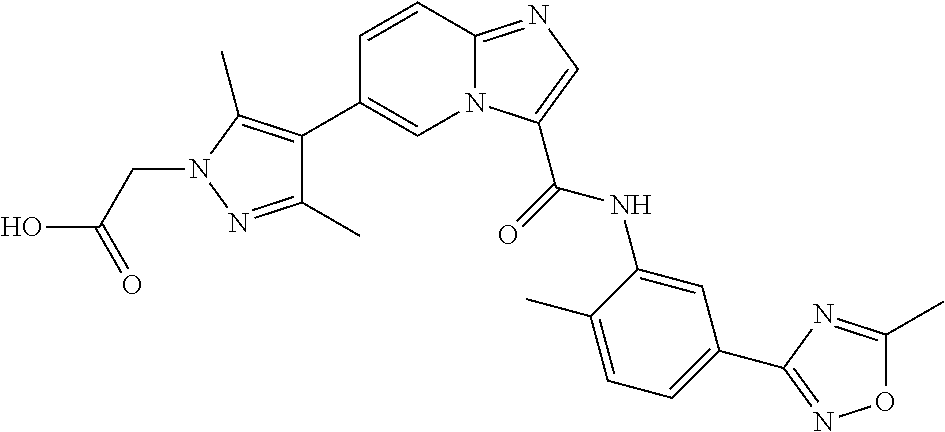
N12C(=NC=C1C(=O)NC1=CC(C3=NOC(C)=N3)=CC=C1C)C=CC(C1=C(C)N(CC(O)=O)N=C1C)=C2
